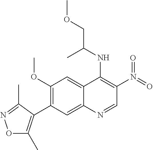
C1(OC)=C(C2=C(C)ON=C2C)C=C2C(=C1)C(NC(C)COC)=C(N(=O)=O)C=N2
